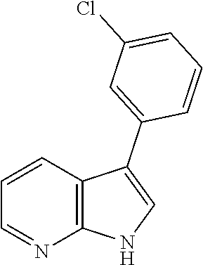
C1=CC2=C(N=C1)NC=C2C1=CC(Cl)=CC=C1
